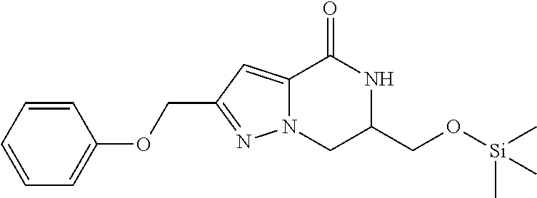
C12=CC(COC3=CC=CC=C3)=NN1CC(CO[Si](C)(C)C)NC2=O
